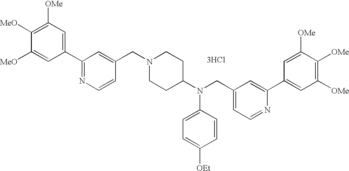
C1([OMe])=C([MeO])C([MeO])=CC(C2=NC=CC(CN3CCC(N(CC4=CC=NC(C5=CC([OMe])=C([OMe])C([OMe])=C5)=C4)C4=CC=C([OEt])C=C4)CC3)=C2)=C1.[3HCl]
